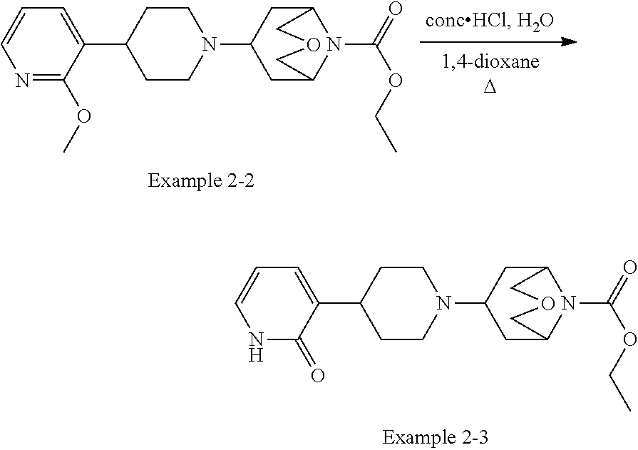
C1(C2=CC=CNC2=O)CCN(C2CC3N(C(=O)OCC)C(C2)COC3)CC1.C1(C2=CC=CN=C2OC)CCN(C2CC3N(C(=O)OCC)C(C2)COC3)CC1
